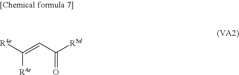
[R4e]C(=CC([R5d])=O)[R4e]
